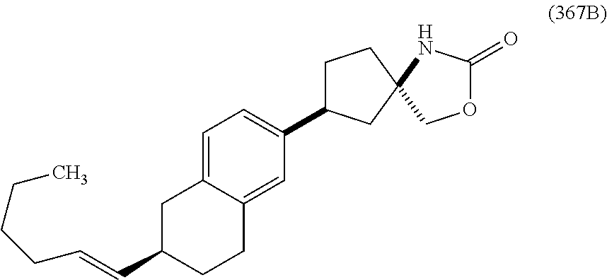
C1C(C=CCCCC)CCC2=CC(C3CCC4(C3)COC(=O)N4)=CC=C12
